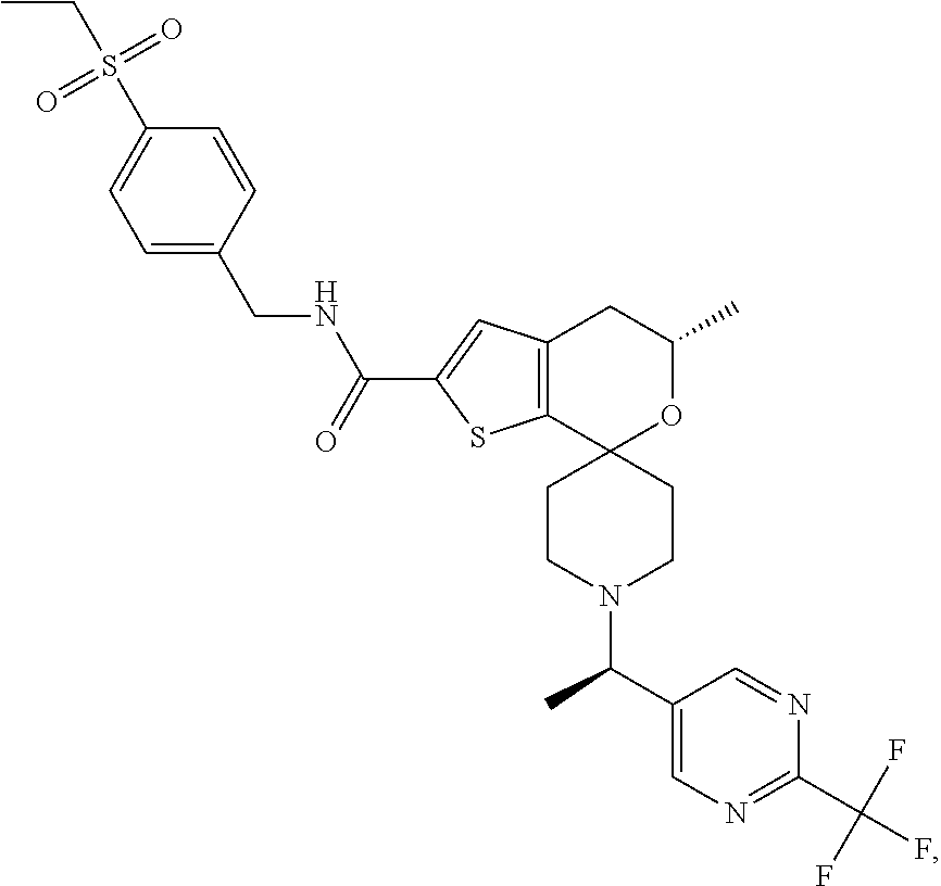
C1(C(N2CCC3(CC2)OC(C)CC2=C3SC(C(=O)NCC3=CC=C(S(CC)(=O)=O)C=C3)=C2)C)=CN=C(C(F)(F)F)N=C1
